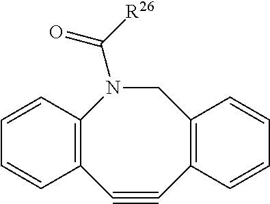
C1=CC2=C(C=C1)C#CC1=C(CN2C([R26])=O)C=CC=C1
